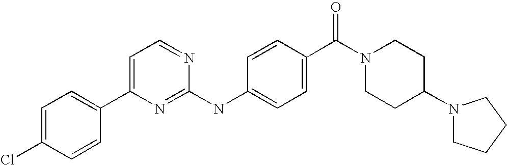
C1=C(Cl)C=CC(C2=CC=NC(NC3=CC=C(C(=O)N4CCC(N5CCCC5)CC4)C=C3)=N2)=C1
